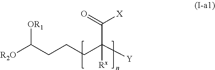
C(C([Y])(CCCC([R2O])[OR1])[Rx])(=O)[X]
